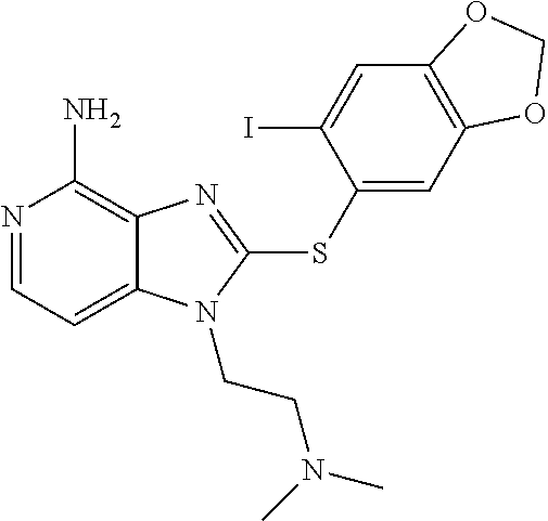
N1=CC=C2C(=C1N)N=C(SC1=CC3=C(C=C1I)OCO3)N2CCN(C)C
